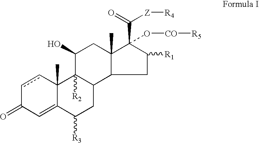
c1cC2(C)C(=CC1=O)C([R3])CC1C2([R2])C(O)CC2(C)C(C(=O)[Z][R4])(O[CO][R5])C([R1])CC12
